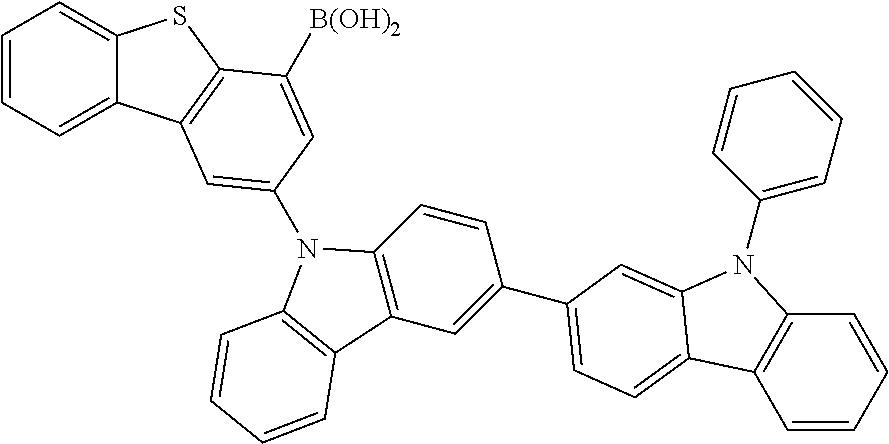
C1=CC=C2C(=C1)SC1=C2C=C(N2C3=C(C=C(C4=CC=C5C6=C(C=CC=C6)N(C6=CC=CC=C6)C5=C4)C=C3)C3=C2C=CC=C3)C=C1[B(OH)2]
